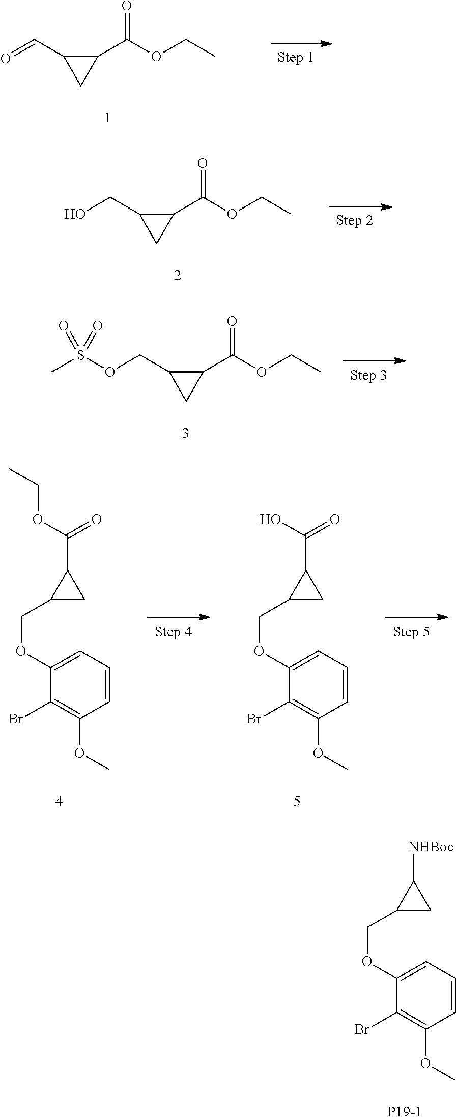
O=CC1C(C(OCC)=O)C1.OCC1C(C(OCC)=O)C1.O(CC1C(C(OCC)=O)C1)S(C)(=O)=O.CCOC(=O)C1C(COC2=CC=CC(OC)=C2Br)C1.OC(=O)C1C(COC2=CC=CC(OC)=C2Br)C1.[NHBoc]C1C(COC2=CC=CC(OC)=C2Br)C1.[P19-1]
